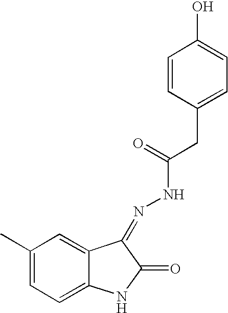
C1(C)=CC=C2C(=C1)C(=NNC(=O)CC1=CC=C(O)C=C1)C(=O)N2
